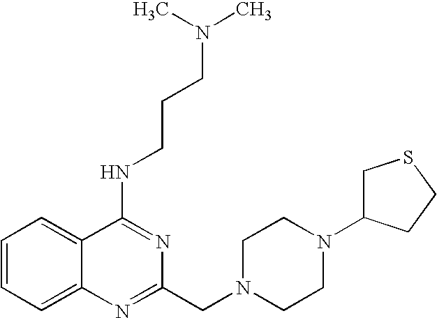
C1=CC=C2C(=C1)C(NCCCN(C)C)=NC(CN1CCN(C3CSCC3)CC1)=N2
